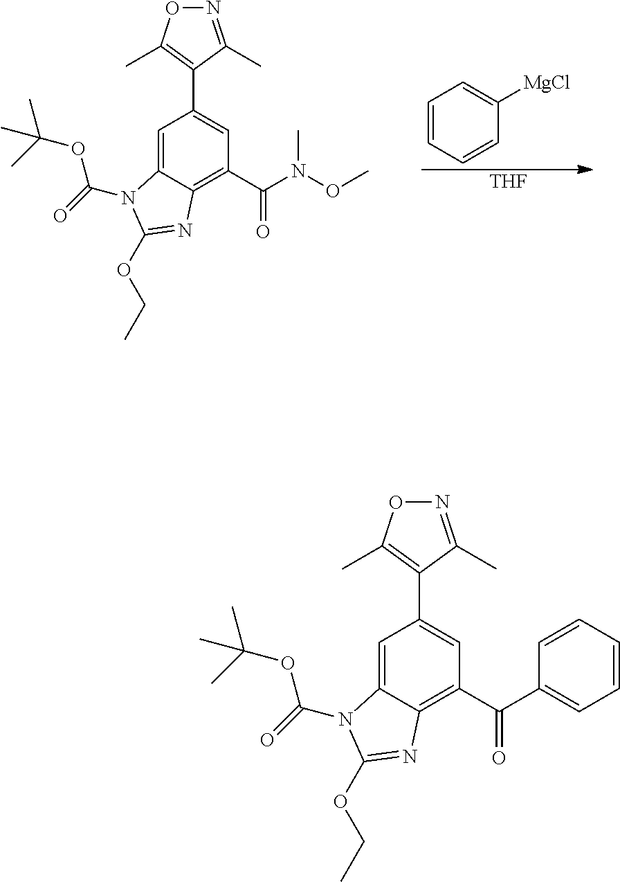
N1=C(C)C(C2=CC(C(N(C)OC)=O)=C3C(=C2)N(C(=O)OC(C)(C)C)C(OCC)=N3)=C(C)O1.C1=CC=CC([MgCl])=C1.[THF].N1=C(C)C(C2=CC(C(C3=CC=CC=C3)=O)=C3C(=C2)N(C(=O)OC(C)(C)C)C(OCC)=N3)=C(C)O1
